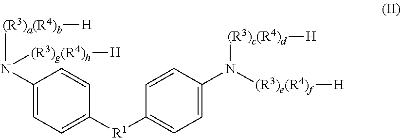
C1(N([(R3)a(R4)b][H])[(R3)g(R4)h][H])=CC=C([R1]C2=CC=C(N([(R3)e(R4)f][H])[(R3)c(R4)d][H])C=C2)C=C1
